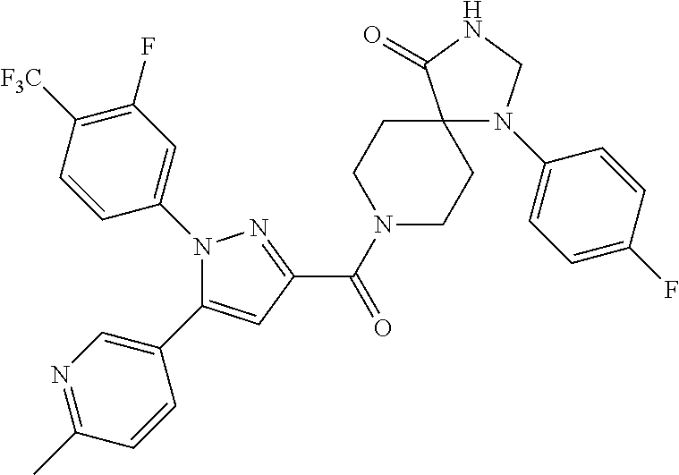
N1(C(C2=NN(C3=CC(F)=C([F3C])C=C3)C(C3=CN=C(C)C=C3)=C2)=O)CCC2(CC1)N(C1=CC=C(F)C=C1)CNC2=O
